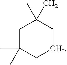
C1C(C)(C)C[CH-]CC1(C)[CH2-]
